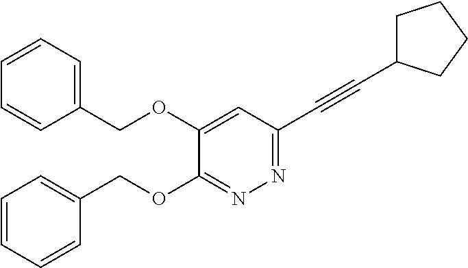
C1=CC=C(COC2=CC(C#CC3CCCC3)=NN=C2OCC2=CC=CC=C2)C=C1
